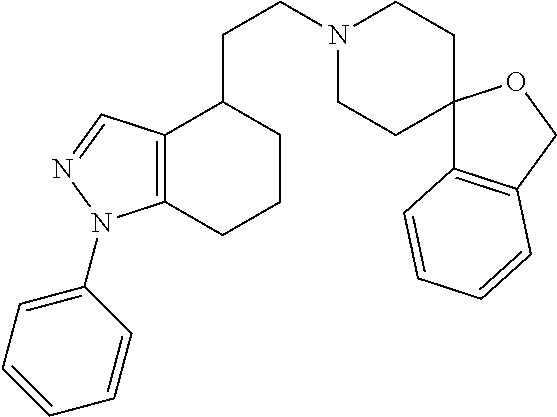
N1(CCC2CCCC3=C2C=NN3C2=CC=CC=C2)CCC2(CC1)C1=C(CO2)C=CC=C1
